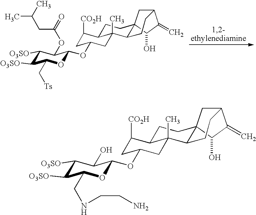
C1([O3SO])C([O3SO])C(C[Ts])OC(OC2CC([CO2H])C3CCC45C(C3(C)C2)CCC(C4)C(=C)C5O)C1OC(=O)CC(C)C.C1([O3SO])C([O3SO])C(CNCCN)OC(OC2CC([CO2H])C3CCC45C(C3(C)C2)CCC(C4)C(=C)C5O)C1O
